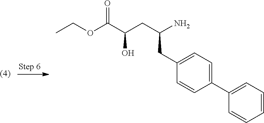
C1(CC(CC(C(OCC)=O)O)N)=CC=C(C2=CC=CC=C2)C=C1
